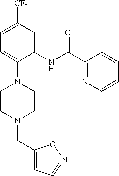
C1=C([CF3])C=C(NC(C2=NC=CC=C2)=O)C(N2CCN(CC3=CC=NO3)CC2)=C1
